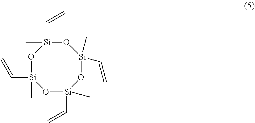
O1[Si](C)(C=C)O[Si](C=C)(C)O[Si](C)(C=C)O[Si]1(C)C=C
